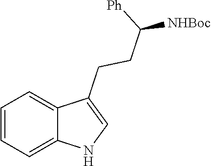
C1=CC=C2C(CCC([NHBoc])[Ph])=CNC2=C1
